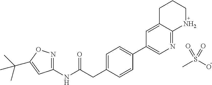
N(C(CC1=CC=C(C2=CN=C3C(=C2)CCCN3)C=C1)=O)C1=NOC(C(C)(C)C)=C1.CS(O)(=O)=O
